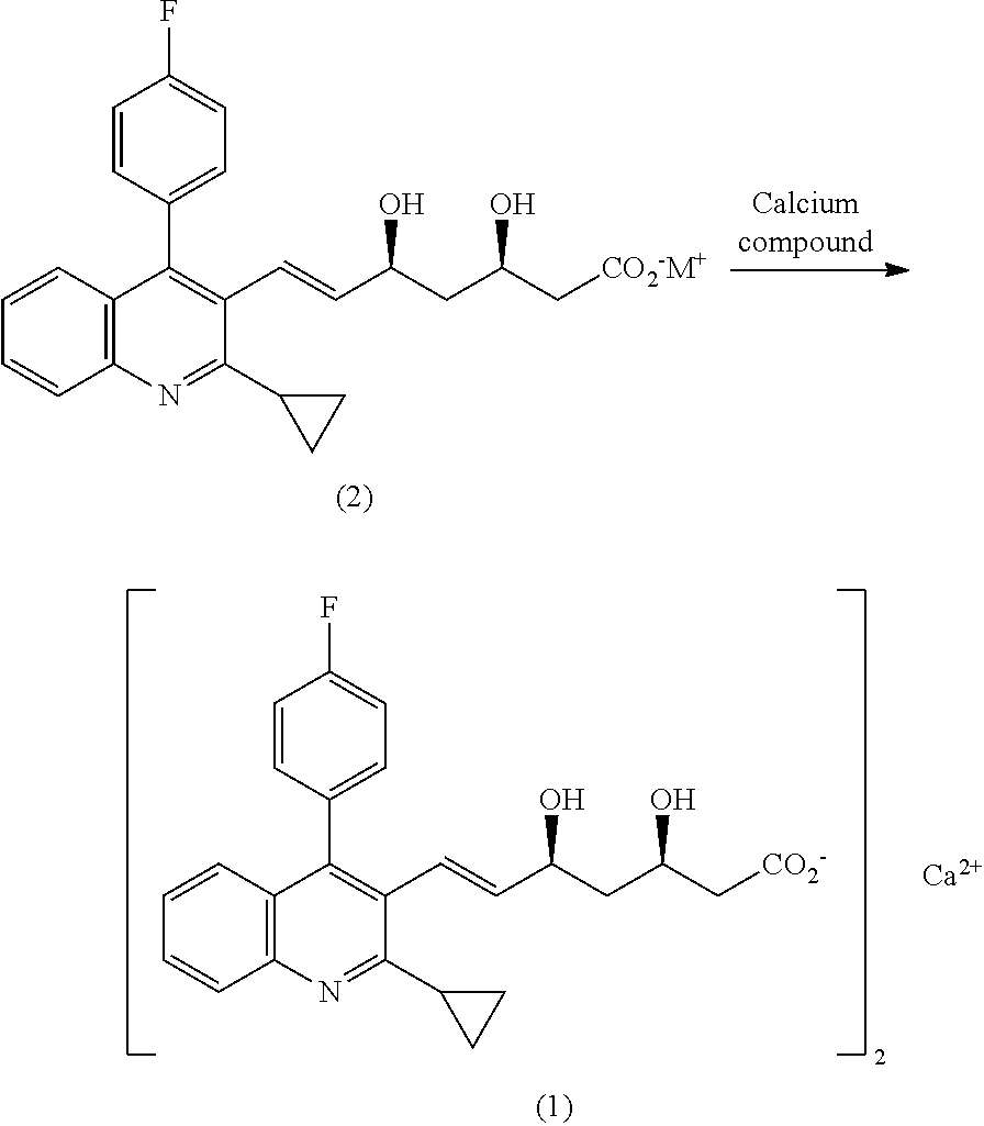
C1=CC2=C(C=C1)N=C(C1CC1)C(C=CC(CC(C[CO2-])O)O)=C2C1=CC=C(F)C=C1.[Ca].C1=CC2=C(C=C1)N=C(C1CC1)C(C=CC(CC(C[CO2-M+])O)O)=C2C1=CC=C(F)C=C1
